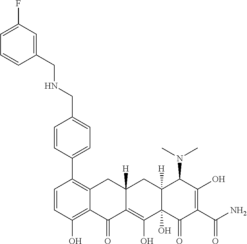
C1=CC(O)=C2C(=C1C1=CC=C(CNCC3=CC(F)=CC=C3)C=C1)CC1([H])C(=C(O)C3(O)C([H])(C1)C(N(C)C)C(O)=C(C(N)=O)C3=O)C2=O
